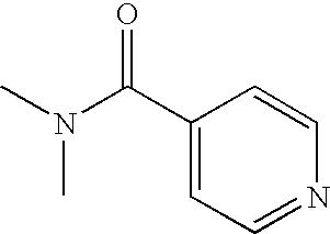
CN(C(=O)C1=CC=NC=C1)C
